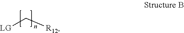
[LG]C[R12]
